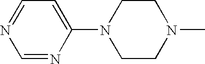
N1=CC=C(N2CCN(C)CC2)N=C1
